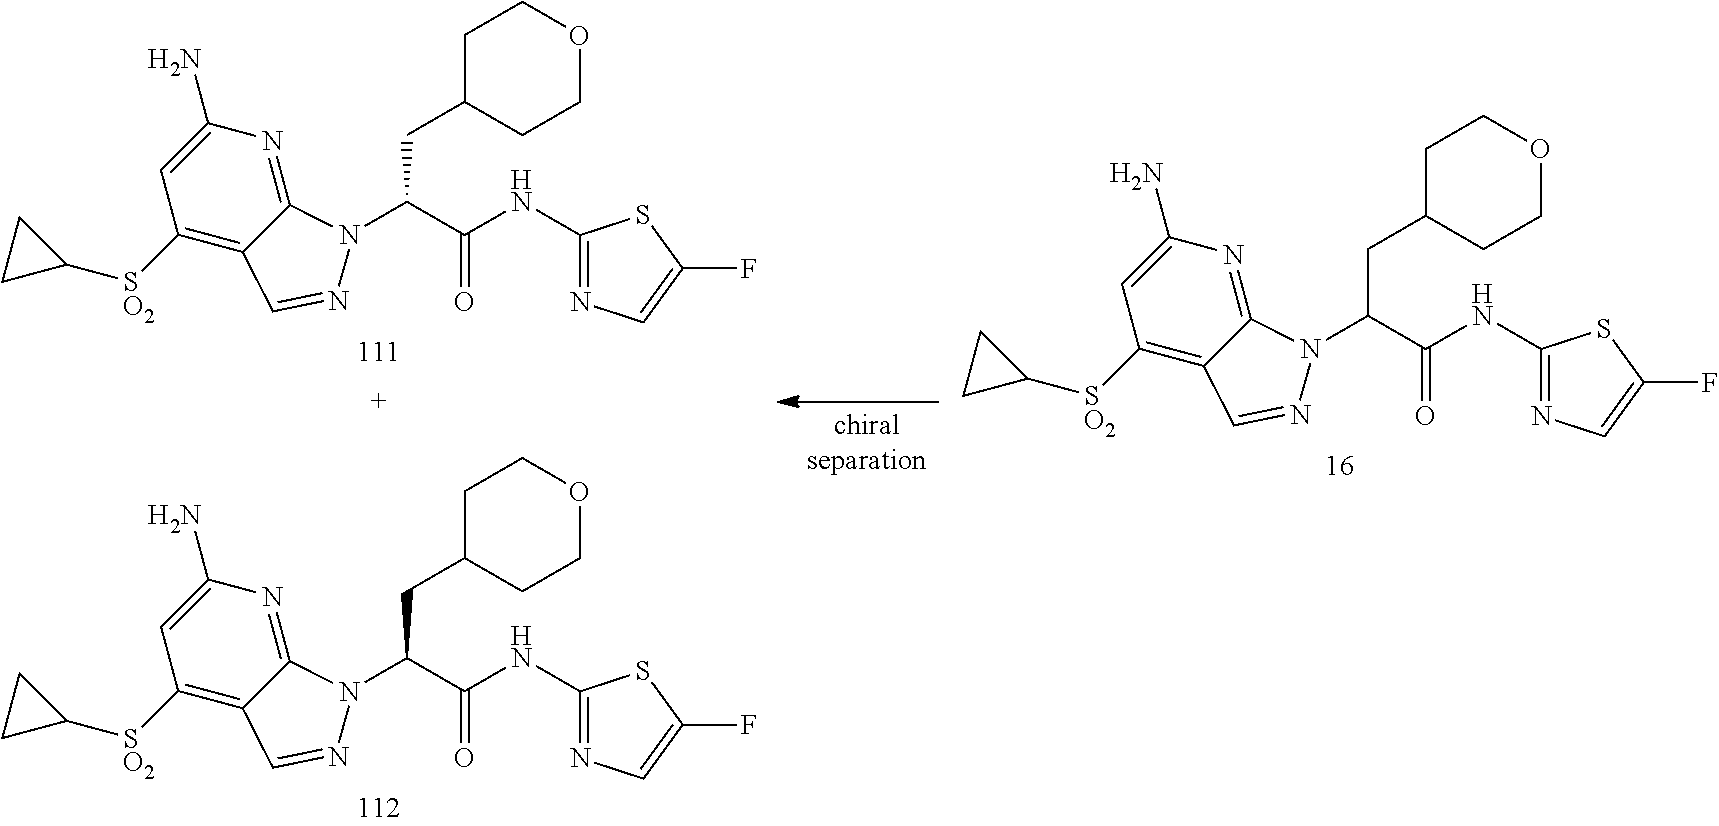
C1(N)=CC([SO2]C2CC2)=C2C(=N1)N(C(C(NC1=NC=C(F)S1)=O)CC1CCOCC1)N=C2.C1(N)=CC([SO2]C2CC2)=C2C(=N1)N(C(C(NC1=NC=C(F)S1)=O)CC1CCOCC1)N=C2.C1(N)=CC([SO2]C2CC2)=C2C(=N1)N(C(C(NC1=NC=C(F)S1)=O)CC1CCOCC1)N=C2
